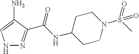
NC1=CNN=C1C(NC1CCN(S(=O)(C)=O)CC1)=O
